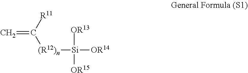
C=C([R11])[(R12)n][Si]([OR14])([OR13])[OR15]
